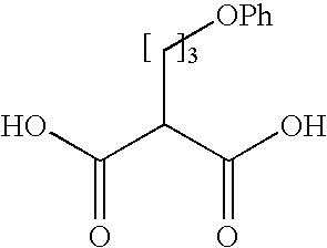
C(C(C[OPh])C(O)=O)(O)=O
